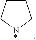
C1CC[N*]C1
